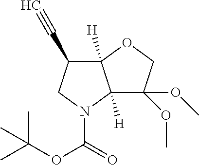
C12([H])C(C#C)CN(C(=O)OC(C)(C)C)C1([H])C(OC)(OC)CO2
